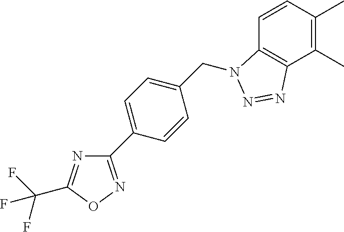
C1(C)=C(C)C=CC2=C1N=NN2CC1=CC=C(C2=NOC(C(F)(F)F)=N2)C=C1
